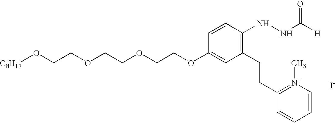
[I-].C1(OCCOCCOCCO[C8H17])=CC(CCC2=[N+](C)C=CC=C2)=C(NNC([H])=O)C=C1
